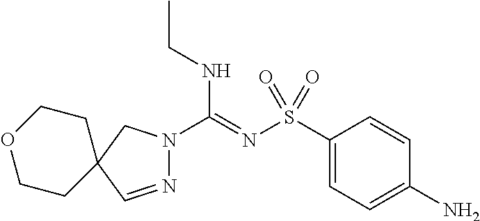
C1(S(N=C(NCC)N2N=CC3(C2)CCOCC3)(=O)=O)=CC=C(N)C=C1
